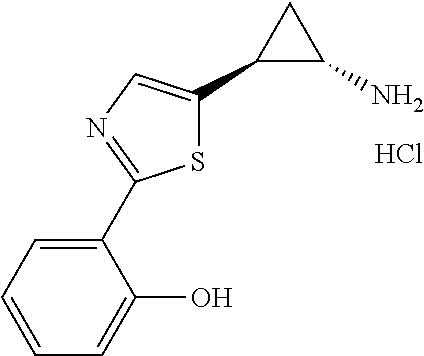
C1(C2=NC=C(C3C(N)C3)S2)=CC=CC=C1O.Cl
